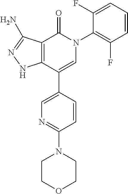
C1=CC=C(F)C(N2C(=O)C3=C(C(C4=CN=C(N5CCOCC5)C=C4)=C2)NN=C3N)=C1F
